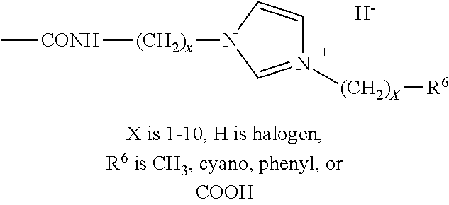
C[CONH][(CH2)x]N1C=N([(CH2)X][R6])C=C1.[H]
